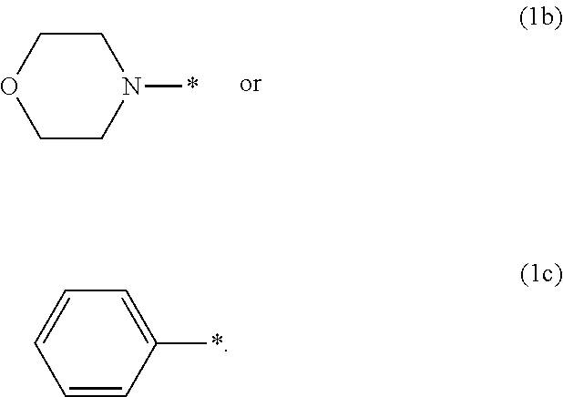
C1COCCN1*.C1=C(*)C=CC=C1
